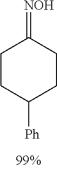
C1CC([Ph])CCC1=[NOH]
